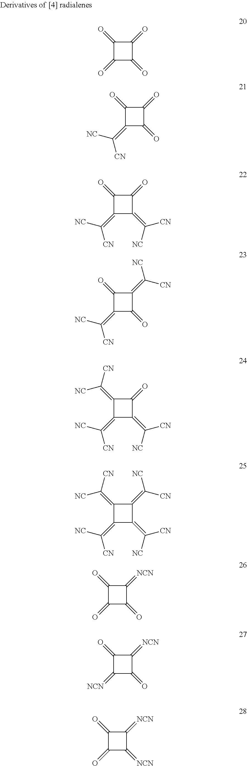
C1(=O)C(=O)C(=O)C1=O.C1(=O)C(=C([NC])[CN])C(=O)C1=O.C1(=O)C(=C([NC])[CN])C(=C([NC])[CN])C1=O.C1(=O)C(=C([NC])[CN])C(=O)C1=C([NC])[CN].C1(=C([NC])[CN])C(=C([NC])[CN])C(=C([CN])[NC])C1=O.C1(=C([NC])[CN])C(=C([NC])[CN])C(=C([CN])[NC])C1=C([CN])[NC].C1(=O)C(=O)C(=O)C1=[NCN].C1(=O)C(=[NCN])C(=O)C1=[NCN].C1(=O)C(=O)C(=[NCN])C1=[NCN]
